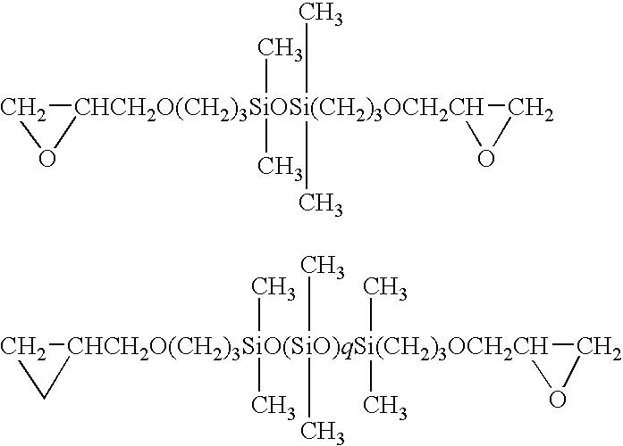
[CHCH2O(CH2)3SiOSi(CH2)3OCH2CH]12(C)(C)(C)(C)(OC1)OC2.C1C[CHCH2O(CH2)3SiO(SiO)qSi(CH2)3OCH2CH]12(C)(C)(C)(C)(C)(C)CO2
